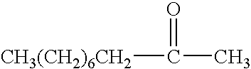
[CH3(CH2)6CH2]C(=O)C
